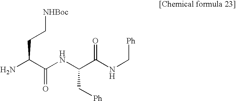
N(C(C(NC[Ph])=O)C[Ph])C(C(N)CC[NHBoc])=O
